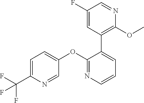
C1=C(C(F)(F)F)N=CC(OC2=NC=CC=C2C2=C(OC)N=CC(F)=C2)=C1
